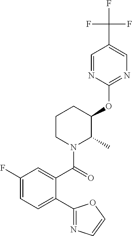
C1(OC2C(C)N(C(=O)C3=CC(F)=CC=C3C3=NC=CO3)CCC2)=NC=C(C(F)(F)F)C=N1
